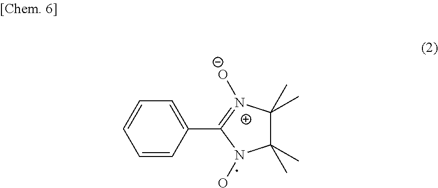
C1(C)(C)C(C)(C)[N+]([O-])=C(C2=CC=CC=C2)N1O
